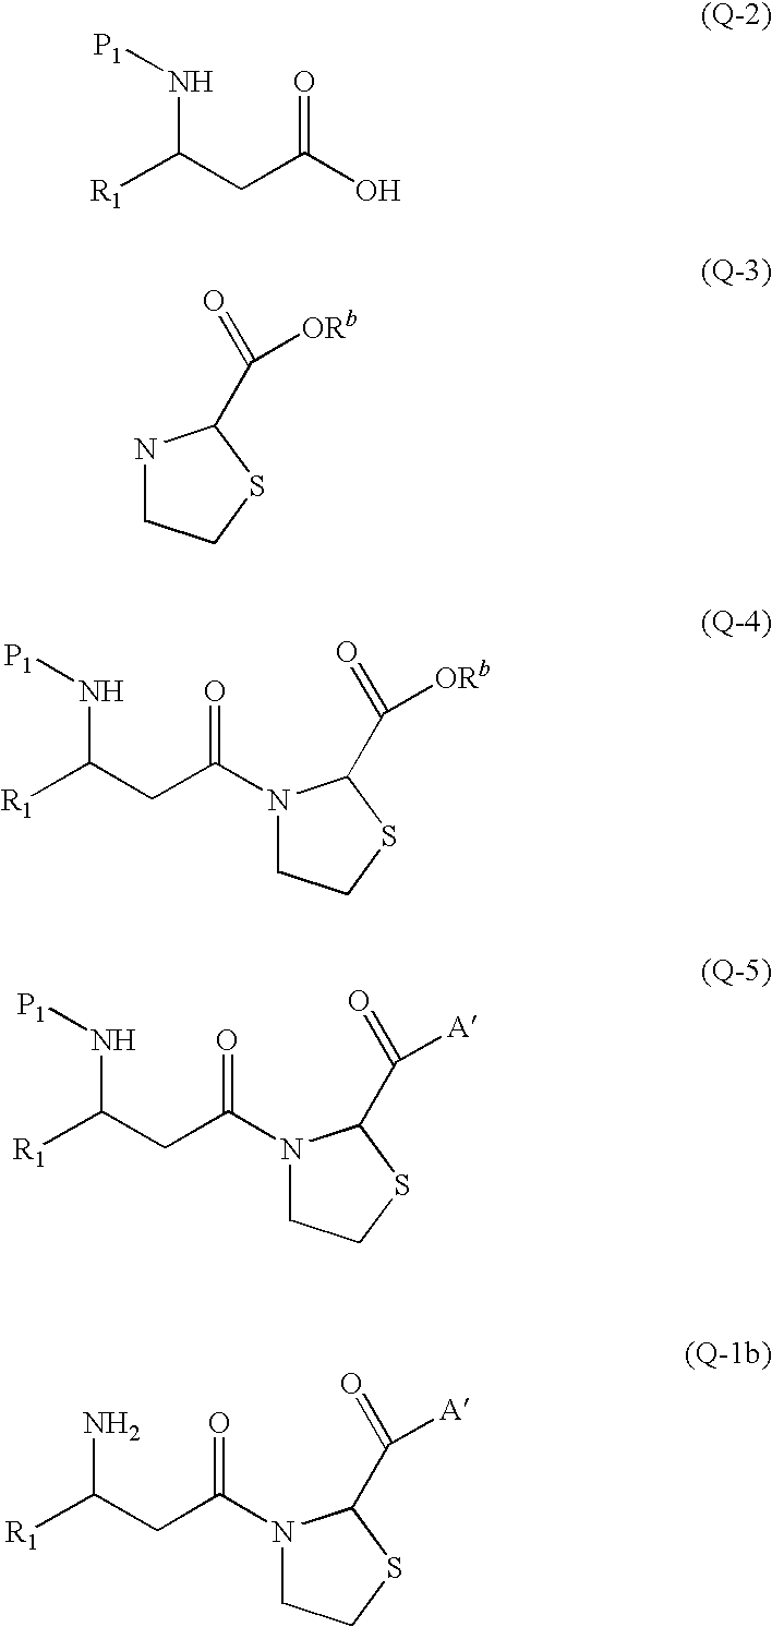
[R1]C(CC(O)=O)N[P1].N1CCSC1C(=O)[ORb].N1(C(CC([R1])N[P1])=O)CCSC1C(=O)[ORb].N1(C(CC([R1])N[P1])=O)CCSC1C(=O)[A].N1(C(CC([R1])N)=O)CCSC1C(=O)[A]
